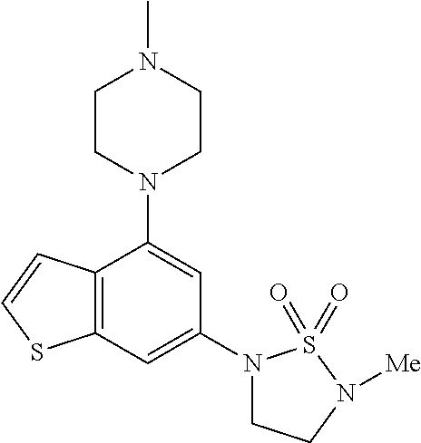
C12=C(C=C(N3CCN([Me])S3(=O)=O)C=C1N1CCN(C)CC1)SC=C2
